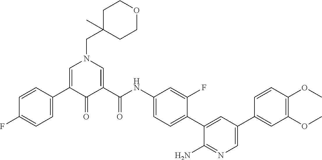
C1=C(C2=CC=C(F)C=C2)C(=O)C(C(NC2=CC=C(C3=CC(C4=CC(OC)=C(OC)C=C4)=CN=C3N)C(F)=C2)=O)=CN1CC1(C)CCOCC1
